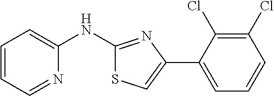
C1=CC=NC(NC2=NC(C3=CC=CC(Cl)=C3Cl)=CS2)=C1
